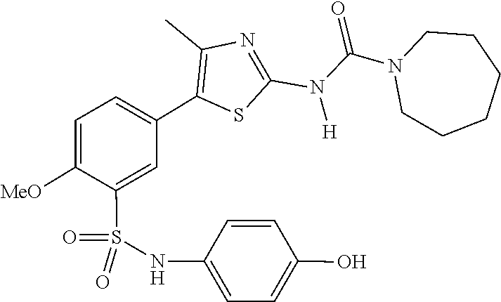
C1CN(C(N(C2=NC(C)=C(C3=CC=C([MeO])C(S(=O)(NC4=CC=C(O)C=C4)=O)=C3)S2)[H])=O)CCCC1
